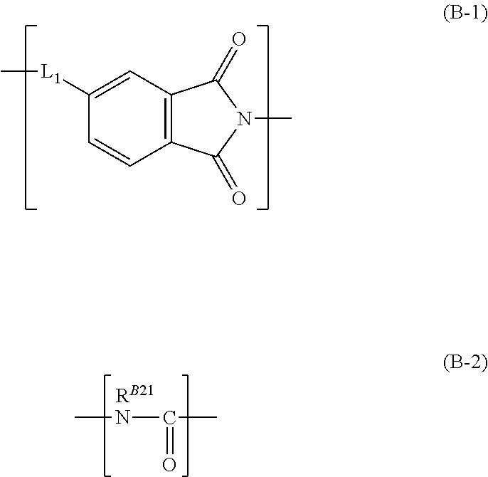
C1=C([L1]C)C=CC2=C1C(=O)N(C)C2=O.CNC(C)=O
